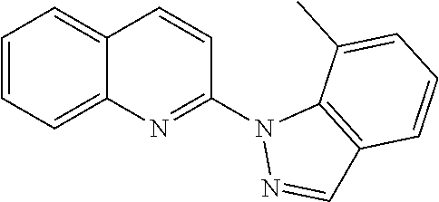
C1=CC=C2C(=C1)C=CC(N1N=CC3=C1C(C)=CC=C3)=N2
